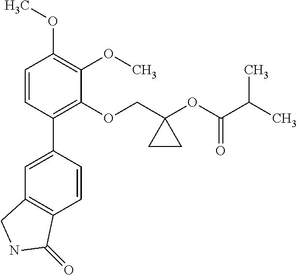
C1=CC(C2=CC3=C(C=C2)C(=O)NC3)=C(OCC2(OC(C(C)C)=O)CC2)C(OC)=C1OC
